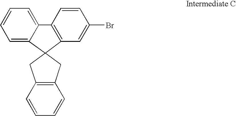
C1=C2C(=CC=C1)C1=C(C=C(Br)C=C1)C21CC2=C(C1)C=CC=C2
